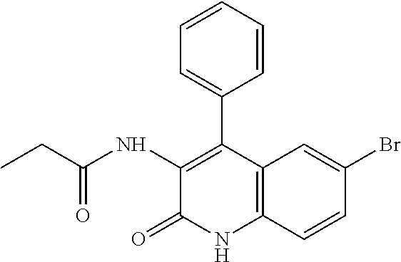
C12=C(C=CC(Br)=C1)NC(=O)C(NC(CC)=O)=C2C1=CC=CC=C1
